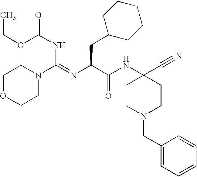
C1OCCN(C(=NC(C(NC2(C#N)CCN(CC3=CC=CC=C3)CC2)=O)CC2CCCCC2)NC(=O)OCC)C1
